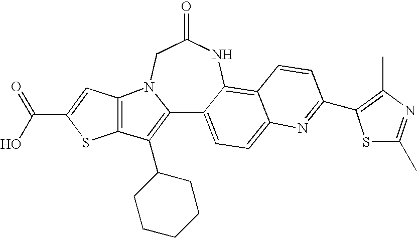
C12=C(C3CCCCC3)C3=C(N1CC(=O)NC1=C4C(=CC=C21)N=C(C1=C(C)N=C(C)S1)C=C4)C=C(C(=O)O)S3
